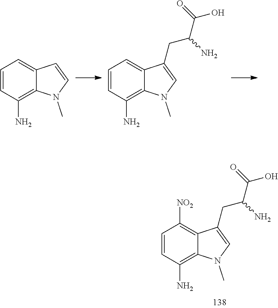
C1=CC(N)=C2C(=C1[NO2])C(CC(C(O)=O)N)=CN2C.C1=CC(N)=C2C(=C1)C=CN2C.C1=CC(N)=C2C(=C1)C(CC(C(O)=O)N)=CN2C
